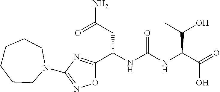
O1C(C(NC(NC(C(=O)O)C(O)C)=O)CC(N)=O)=NC(N2CCCCCC2)=N1
